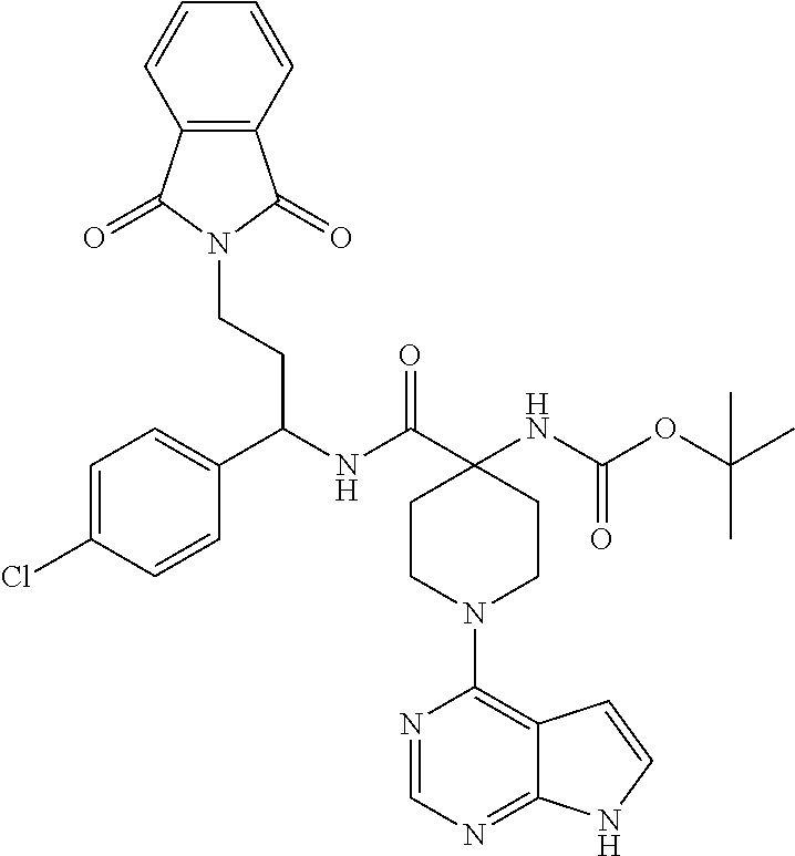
C1(NC(OC(C)(C)C)=O)(C(NC(C2=CC=C(Cl)C=C2)CCN2C(=O)C3=C(C=CC=C3)C2=O)=O)CCN(C2=C3C(=NC=N2)NC=C3)CC1
